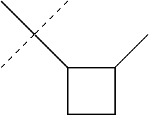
CC(C1CCC1C)(C)C
